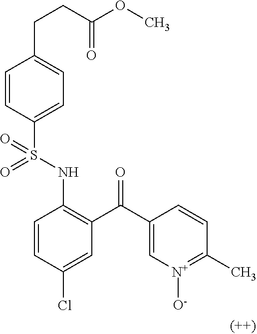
C1=CC(S(NC2=C(C(C3=C[N+]([O-])=C(C)C=C3)=O)C=C(Cl)C=C2)(=O)=O)=CC=C1CCC(OC)=O
